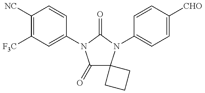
C1([NC])=C([F3C])C=C(N2C(=O)C3(N(C4=CC=C([CHO])C=C4)C2=O)CCC3)C=C1
